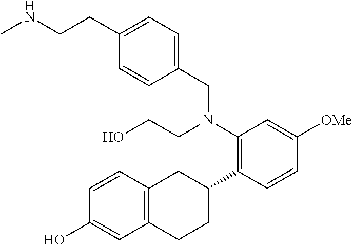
C1=CC2=C(C=C1O)CCC(C1=C(N(CCO)CC3=CC=C(CCNC)C=C3)C=C([OMe])C=C1)C2
